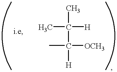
CC(C)([H])C(C)([OCH3])[H]
